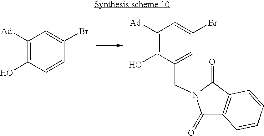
C1([Ad])=C(O)C=CC(Br)=C1.C1([Ad])=C(O)C(CN2C(=O)C3=C(C2=O)C=CC=C3)=CC(Br)=C1
